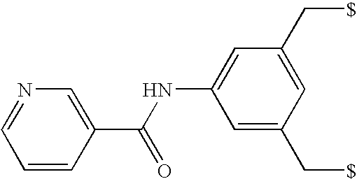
C1(NC(C2=CN=CC=C2)=O)=CC(C[$])=CC(C[$])=C1
